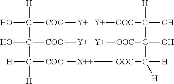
OC([COO][Y])([H])C(O)([COO][Y])C([H])([H])[COO-][X++][-OOC]C([H])(C(O)([OOC][Y])C([OOC][Y])(O)[H])[H]
